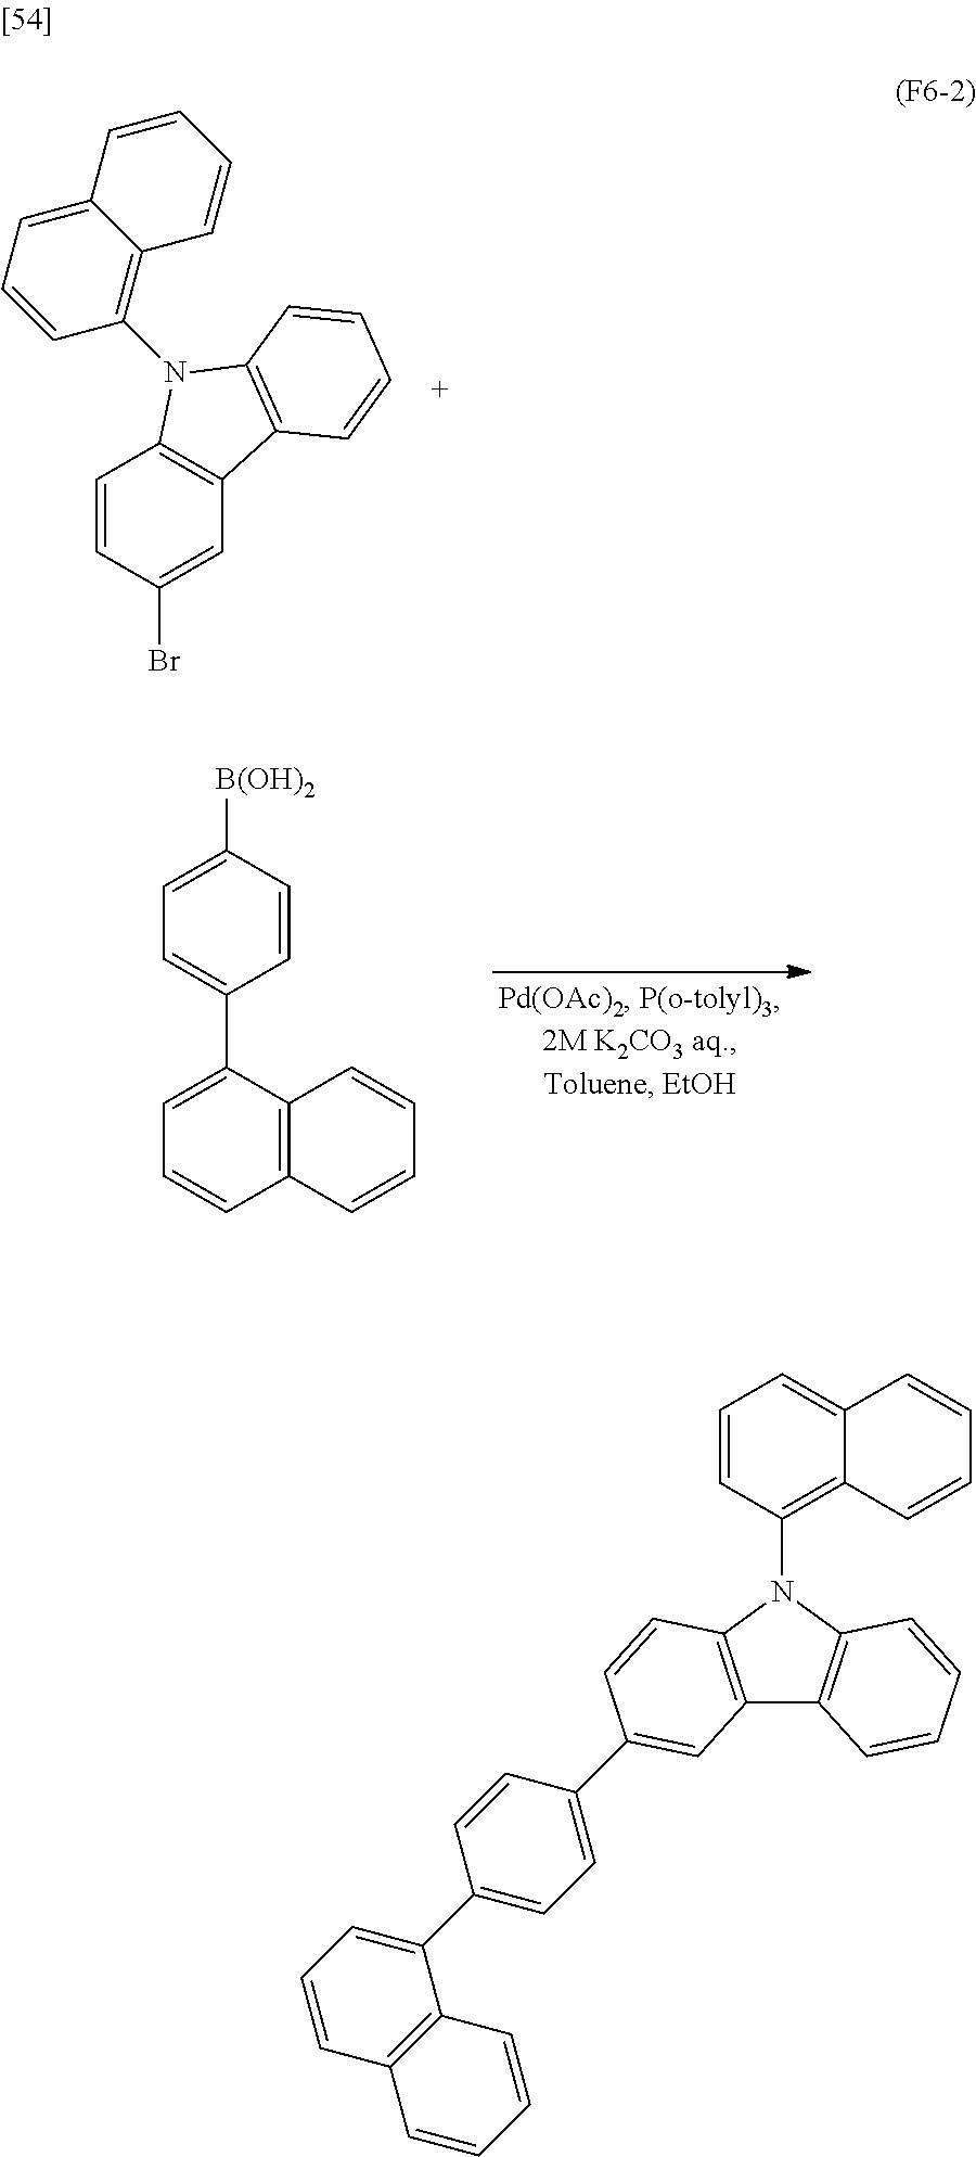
C1=CC(Br)=CC2=C1N(C1=C3C(=CC=C1)C=CC=C3)C1=C2C=CC=C1.C1=CC2=C(C(C3=CC=C([B(OH)2])C=C3)=C1)C=CC=C2.C1=CC(N2C3=C(C4=C2C=CC=C4)C=C(C2=CC=C(C4=CC=CC5=C4C=CC=C5)C=C2)C=C3)=C2C(=C1)C=CC=C2
